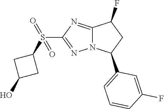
C12=NC(S(C3CC(O)C3)(=O)=O)=NN1C(C1=CC=CC(F)=C1)CC2F
